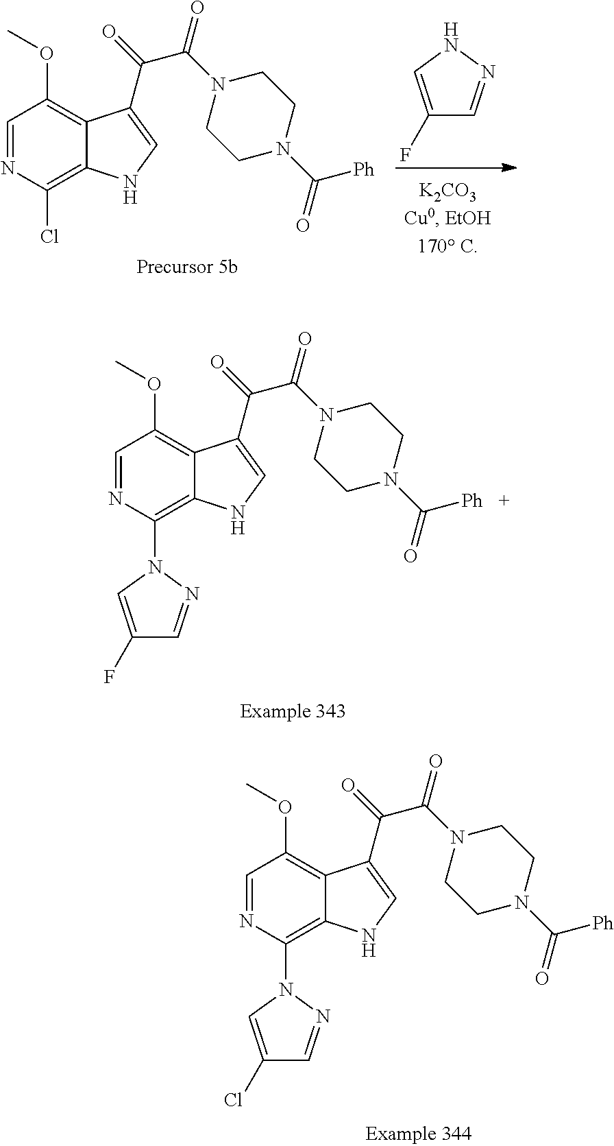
C1=NC(Cl)=C2C(=C1OC)C(C(=O)C(N1CCN(C([Ph])=O)CC1)=O)=CN2.C1(F)=CNN=C1.C1=NC(N2C=C(F)C=N2)=C2C(=C1OC)C(C(=O)C(N1CCN(C([Ph])=O)CC1)=O)=CN2.C1=NC(N2C=C(Cl)C=N2)=C2C(=C1OC)C(C(=O)C(N1CCN(C([Ph])=O)CC1)=O)=CN2
